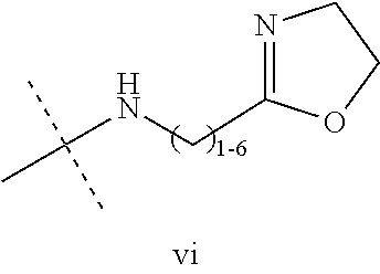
CC(NCC1=NCCO1)(C)C
